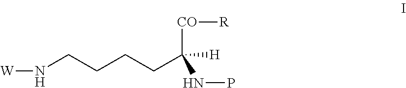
[W]NCCCCC([H])(NP)[CO][R]
